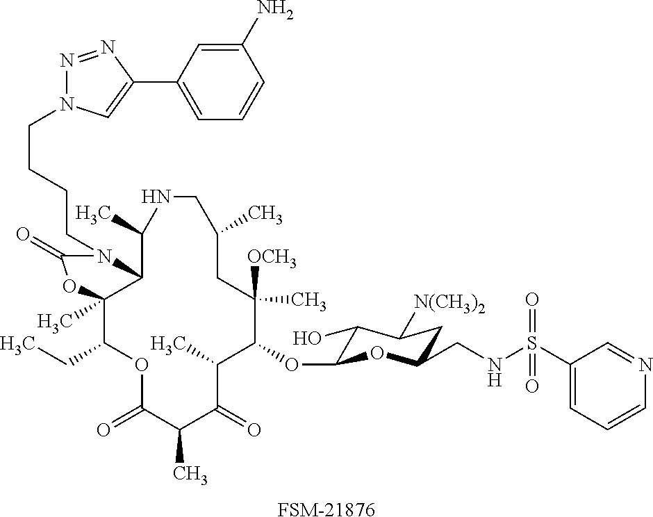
C1(OC2C(O)C([N(CH3)2])CC(CNS(C3=CC=CN=C3)(=O)=O)O2)C([OCH3])(C)CC(C)CNC(C)C2C(C)(C(CC)OC(=O)C(C)C(=O)C1C)OC(=O)N2CCCCN1N=NC(C2=CC=CC(N)=C2)=C1.[FSM-21876]
